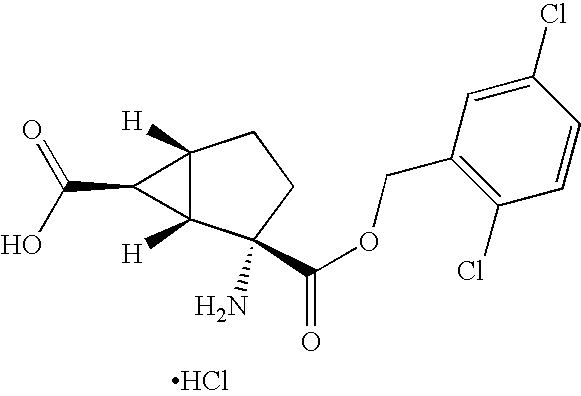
C12([H])C([H])(C(N)(C(OCC3=C(Cl)C=CC(Cl)=C3)=O)CC1)C2C(O)=O.Cl
